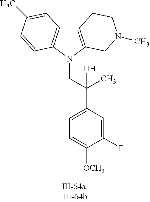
C12=C(N(CC(C3=CC=C([OCH3])C(F)=C3)(C)O)C3=C1C=C(C)C=C3)CN(C)CC2
